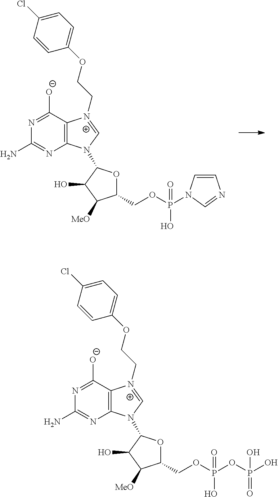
C12=C(C([O-])=NC(N)=N1)[N+](CCOC1=CC=C(Cl)C=C1)=CN2C1OC(COP(O)(=O)N2C=CN=C2)C([MeO])C1O.C12=C(C([O-])=NC(N)=N1)[N+](CCOC1=CC=C(Cl)C=C1)=CN2C1OC(COP(O)(=O)OP(O)(O)=O)C([MeO])C1O
